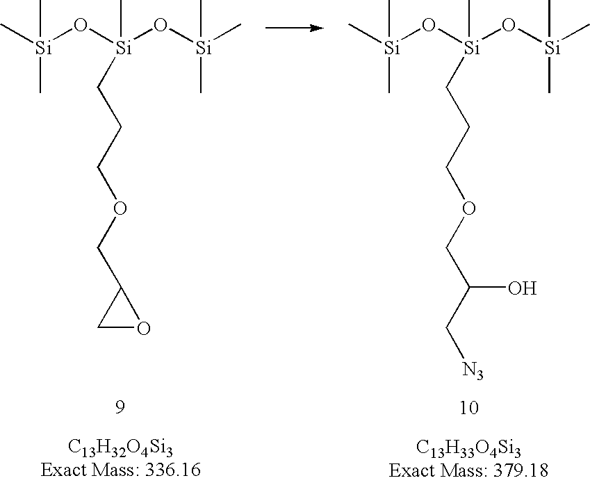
C[Si](O[Si](O[Si](C)(C)C)(CCCOCC1CO1)C)(C)C.C[Si](O[Si](O[Si](C)(C)C)(CCCOCC(C[N3])O)C)(C)C
